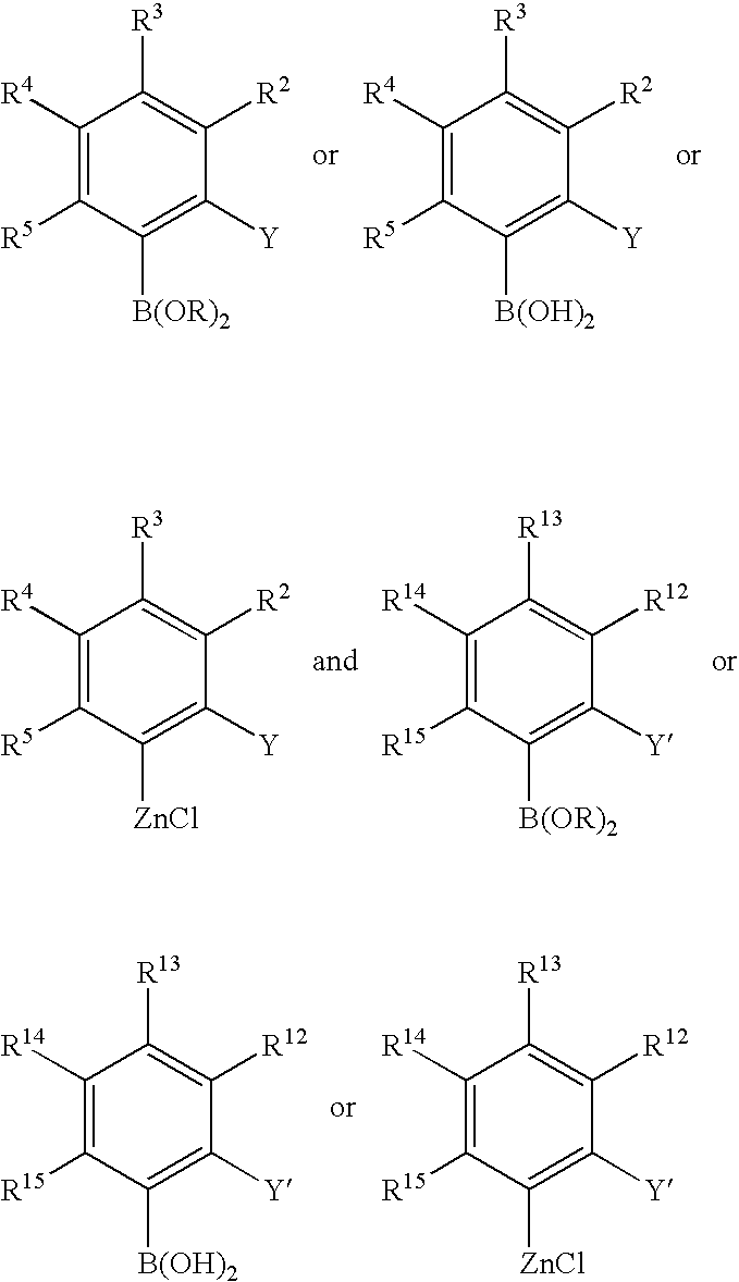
C1([R4])=C([R5])C([B(OR)2])=C([Y])C([R2])=C1[R3].C1([R4])=C([R5])C([B(OH)2])=C([Y])C([R2])=C1[R3].C1([R4])=C([R5])C([ZnCl])=C([Y])C([R2])=C1[R3].C1([R14])=C([R15])C([B(OR)2])=C([Y])C([R12])=C1[R13].C1([R14])=C([R15])C([B(OH)2])=C([Y])C([R12])=C1[R13].C1([R14])=C([R15])C([ZnCl])=C([Y])C([R12])=C1[R13]
